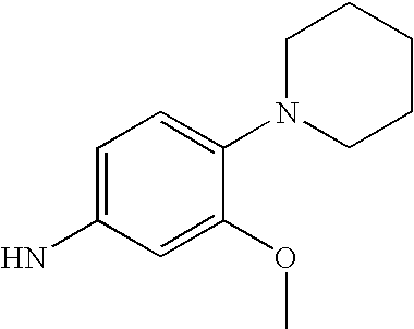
C1(N)=CC=C(N2CCCCC2)C(OC)=C1
